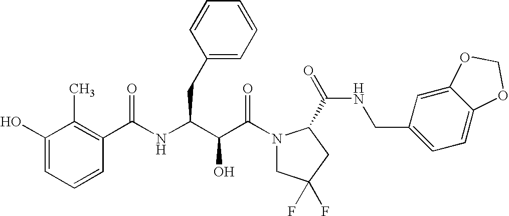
C(C(N1CC(F)(F)CC1C(NCC1=CC=C2C(=C1)OCO2)=O)=O)(O)C(CC1=CC=CC=C1)NC(=O)C1=C(C)C(O)=CC=C1
